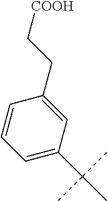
C1=C(C(C)(C)C)C=C(CC[COOH])C=C1
